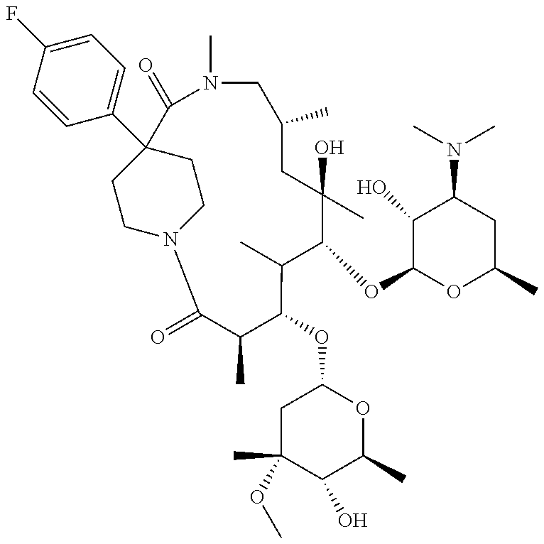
C1=CC(F)=CC=C1C12CCN(CC1)C(=O)C(C)C(OC1CC(C)(OC)C(O)C(C)O1)C(C)C(OC1OC(C)CC(N(C)C)C1O)C(C)(O)CC(C)CN(C)C2=O
